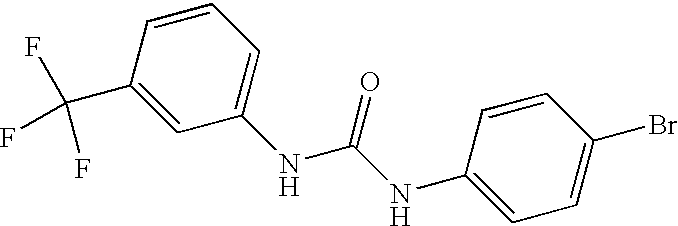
C1(NC(NC2=CC=C(Br)C=C2)=O)=CC=CC(C(F)(F)F)=C1
